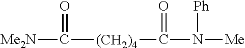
[Me2N]C([(CH2)4]C(N([Me])[Ph])=O)=O
